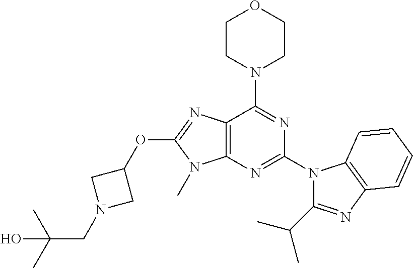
C12=C(N=C(N3C(C(C)C)=NC4=C3C=CC=C4)N=C1N1CCOCC1)N(C)C(OC1CN(CC(C)(C)O)C1)=N2
